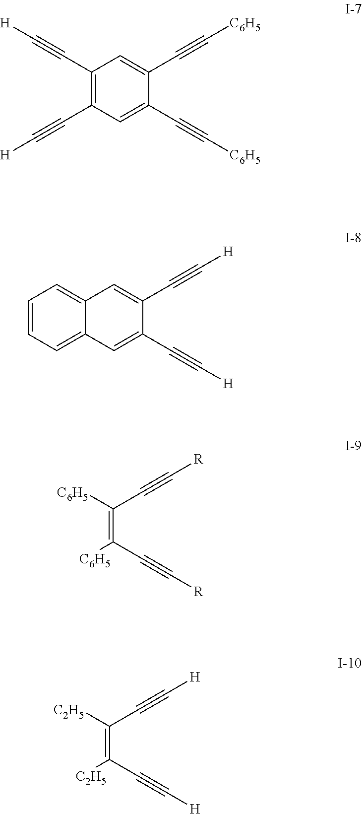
C1=C(C#C[C6H5])C(C#C[C6H5])=CC(C#C[H])=C1C#C[H].C1=C(C#C[H])C(C#C[H])=CC2=CC=CC=C12.C(C#C[R])(=C(C#C[R])[C6H5])[C6H5].C(C#C[H])(=C(C#C[H])[C2H5])[C2H5]
